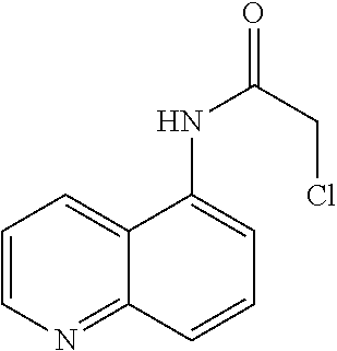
C1=CN=C2C(=C1)C(NC(=O)CCl)=CC=C2
